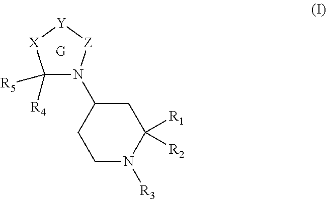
C1([R5])([R4])N(C2CCN([R3])C([R1])([R2])C2)[Z][Y][X]1.[G]
